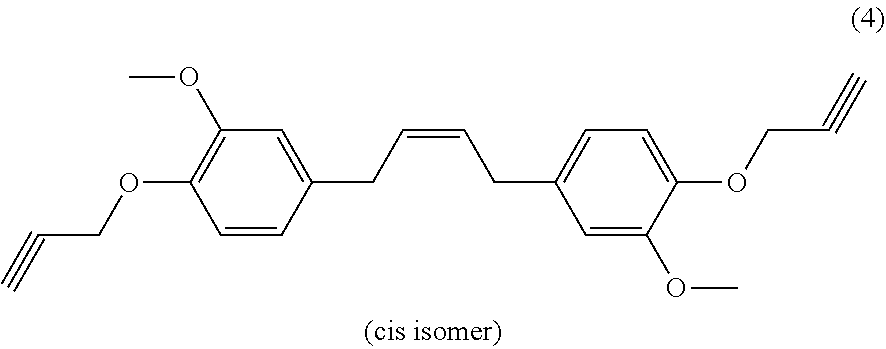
C1=CC(CC=CCC2=CC=C(OCC#C)C(OC)=C2)=CC(OC)=C1OCC#C
